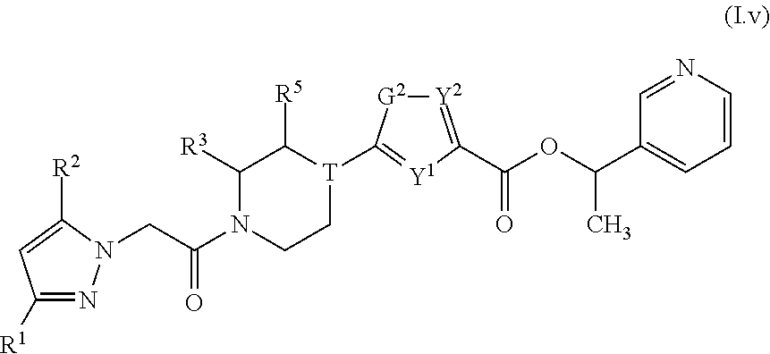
C1([R1])=NN(CC(N2CC[T](C3=[Y1]C(C(=O)OC(C4=CC=CN=C4)C)=[Y2][G2]3)C([R5])C2[R3])=O)C([R2])=C1
